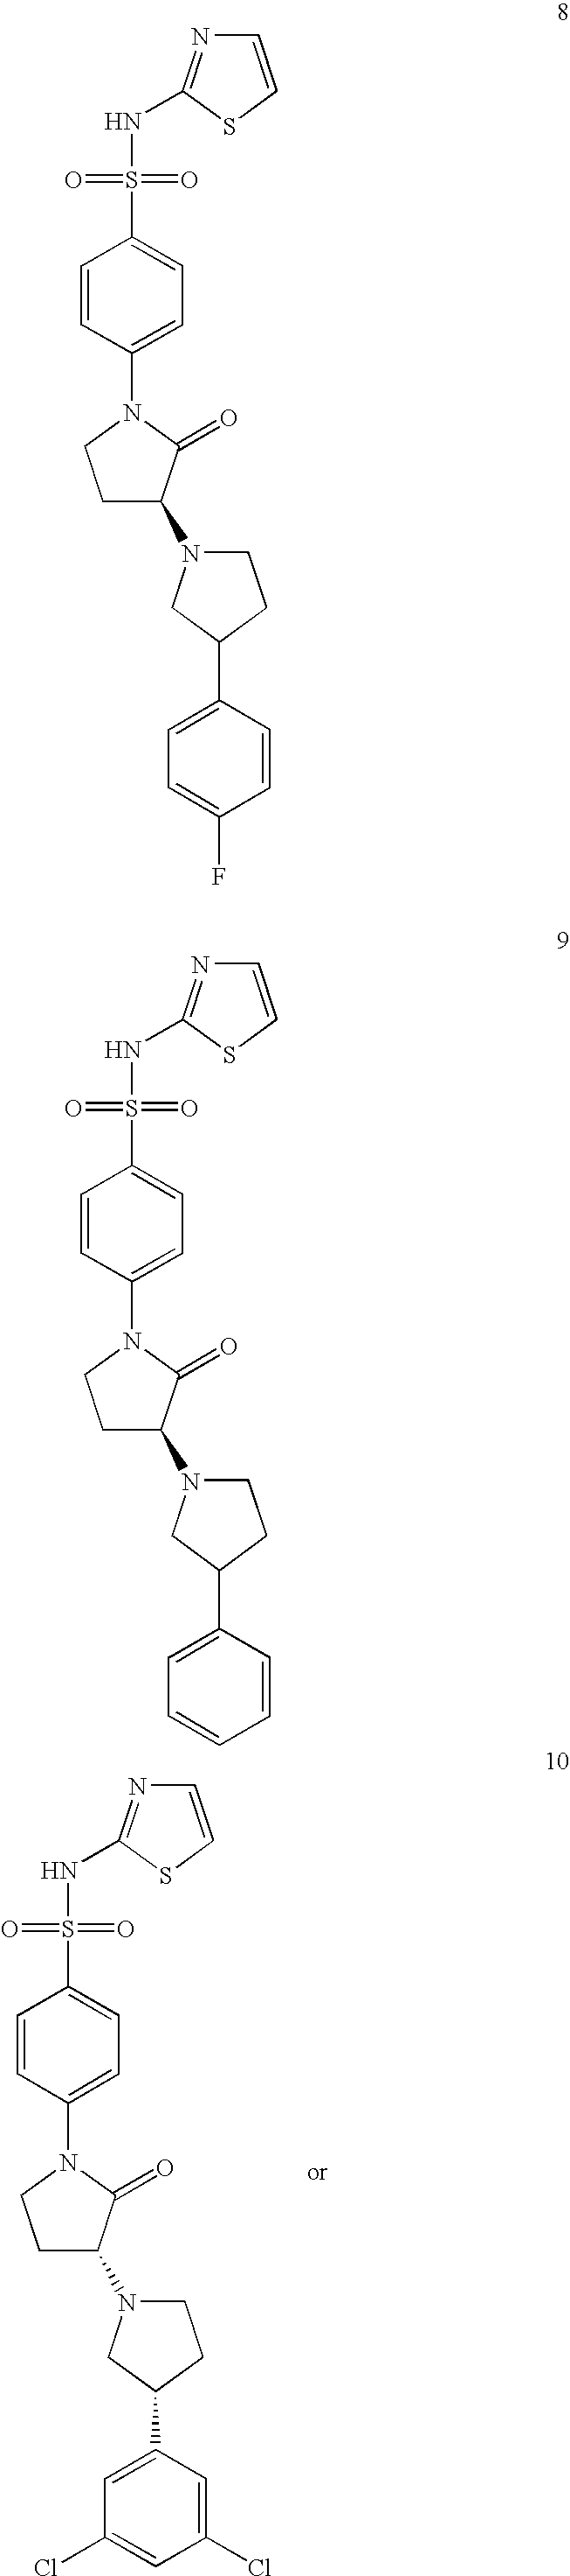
C1(C2CN(C3CCN(C4=CC=C(S(NC5=NC=CS5)(=O)=O)C=C4)C3=O)CC2)=CC(Cl)=CC(Cl)=C1.C1(C2CN(C3CCN(C4=CC=C(S(NC5=NC=CS5)(=O)=O)C=C4)C3=O)CC2)=CC=C(F)C=C1.C1(C2CN(C3CCN(C4=CC=C(S(NC5=NC=CS5)(=O)=O)C=C4)C3=O)CC2)=CC=CC=C1
